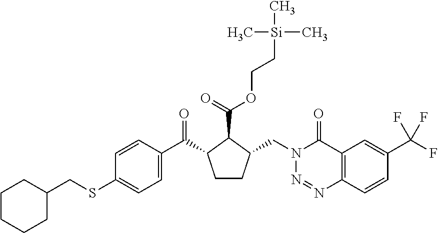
C1(CSC2=CC=C(C(=O)C3CCC(CN4N=NC5=C(C4=O)C=C(C(F)(F)F)C=C5)C3C(=O)OCC[Si](C)(C)C)C=C2)CCCCC1
